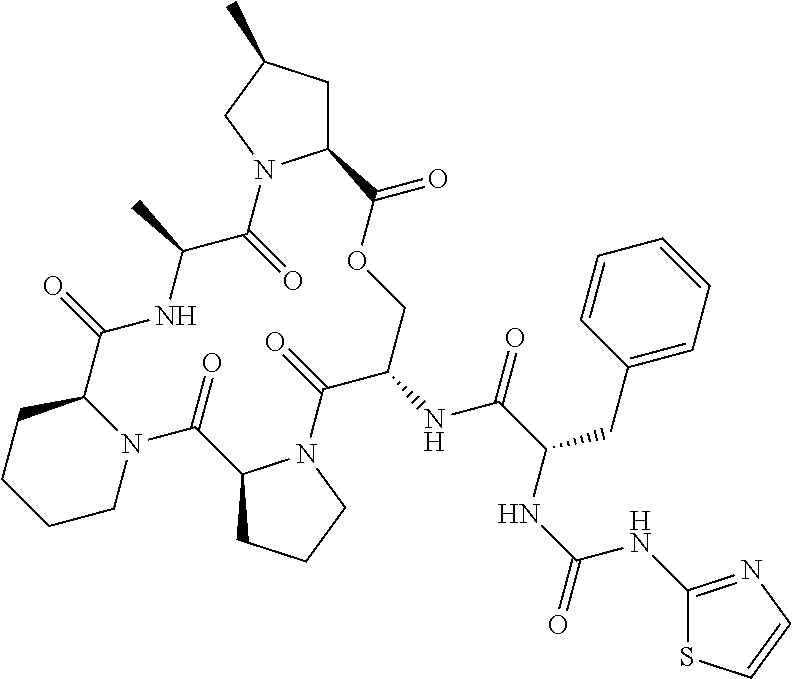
N12C(CCCC1)C(=O)NC(C)C(=O)N1C(CC(C)C1)C(=O)OCC(NC(C(NC(NC1=NC=CS1)=O)CC1=CC=CC=C1)=O)C(=O)N1C(C2=O)CCC1
